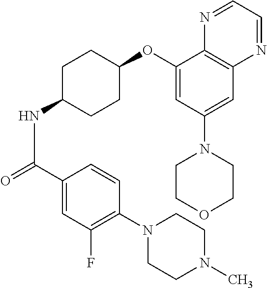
C(NC1CCC(OC2=CC(N3CCOCC3)=CC3=C2N=CC=N3)CC1)(=O)C1=CC(F)=C(N2CCN(C)CC2)C=C1
